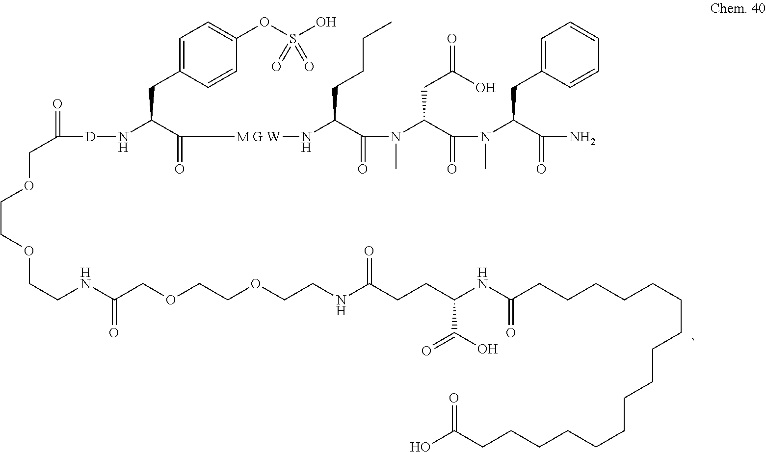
C1=C(CC(N[D]C(=O)COCCOCCNC(COCCOCCNC(CCC(NC(CCCCCCCCCCCCCCCCC(O)=O)=O)C(O)=O)=O)=O)C(=O)[M G W]NC(C(=O)N(C)C(C(=O)N(C)C(C(=O)N)CC2=CC=CC=C2)CC(O)=O)CCCC)C=CC(OS(O)(=O)=O)=C1
